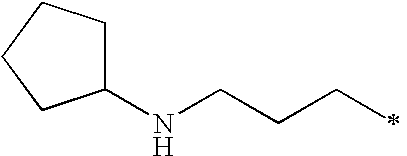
C1(NCCCC)CCCC1
